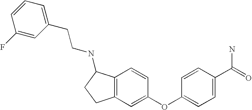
C1(F)=CC(CCNC2C3=C(CC2)C=C(OC2=CC=C(C(=O)N)C=C2)C=C3)=CC=C1
